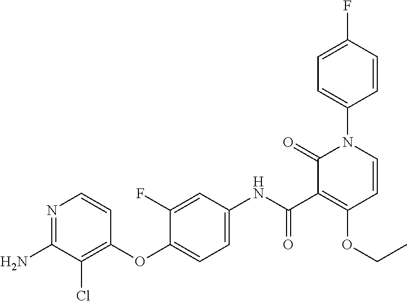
N1=C(N)C(Cl)=C(OC2=CC=C(NC(=O)C3=C(OCC)C=CN(C4=CC=C(F)C=C4)C3=O)C=C2F)C=C1
